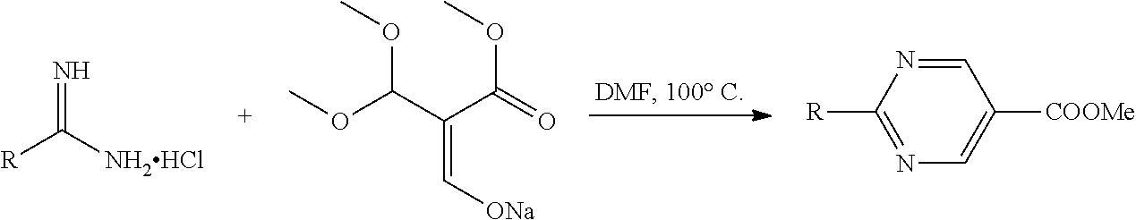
[R]C([NH2HCl])=N.COC(C(C(=O)OC)=C[ONa])OC.N1=C([R])N=CC([COOMe])=C1
